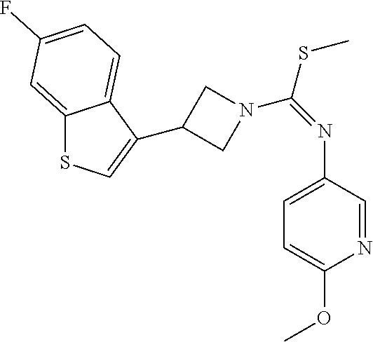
C1(C2=CSC3=CC(F)=CC=C32)CN(C(=NC2=CC=C(OC)N=C2)SC)C1
